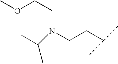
C(N(C(C)C)CCC(C)C)COC
